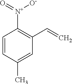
C1=CC(C)=CC(C=C)=C1[N+](=O)[O-]
